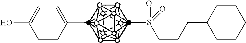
C1=CC(C)=CC=C1O.CS(CCCC1CCCCC1)(=O)=O
